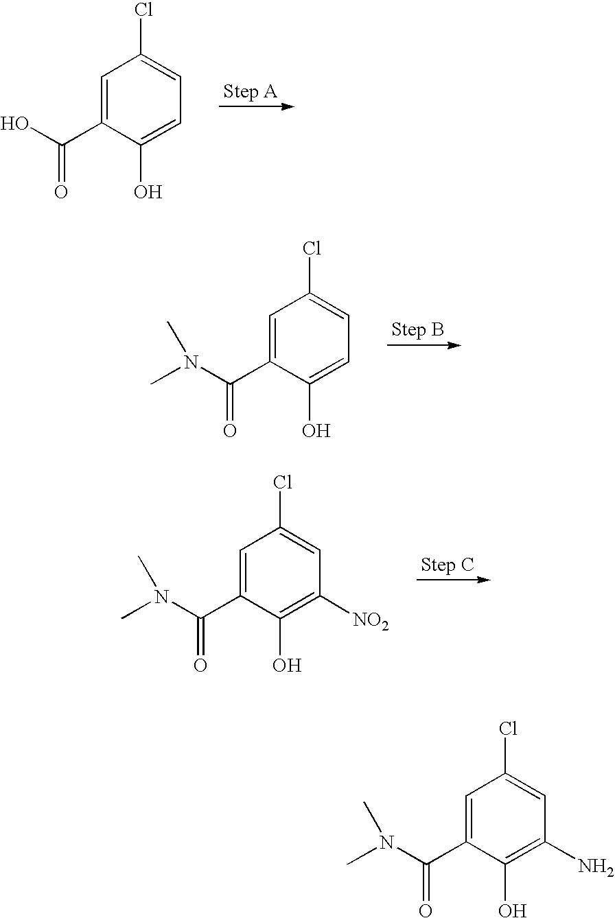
C1=C(C(O)=O)C(O)=CC=C1Cl.C1=C(C(N(C)C)=O)C(O)=CC=C1Cl.C1=C(C(N(C)C)=O)C(O)=C([NO2])C=C1Cl.C1=C(C(N(C)C)=O)C(O)=C(N)C=C1Cl
